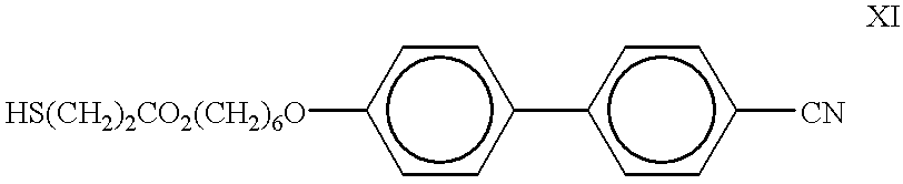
[HS(CH2)2CO2(CH2)6O]c1ccc(-c2ccc([CN])cc2)cc1
